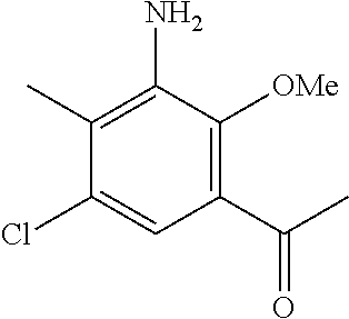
C1(Cl)=CC(C(C)=O)=C([OMe])C(N)=C1C
